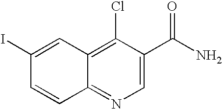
C1(I)=CC2=C(Cl)C(C(N)=O)=CN=C2C=C1
